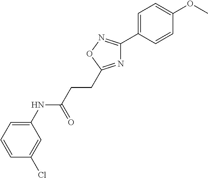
C1(NC(CCC2=NC(C3=CC=C(OC)C=C3)=NO2)=O)=CC=CC(Cl)=C1
